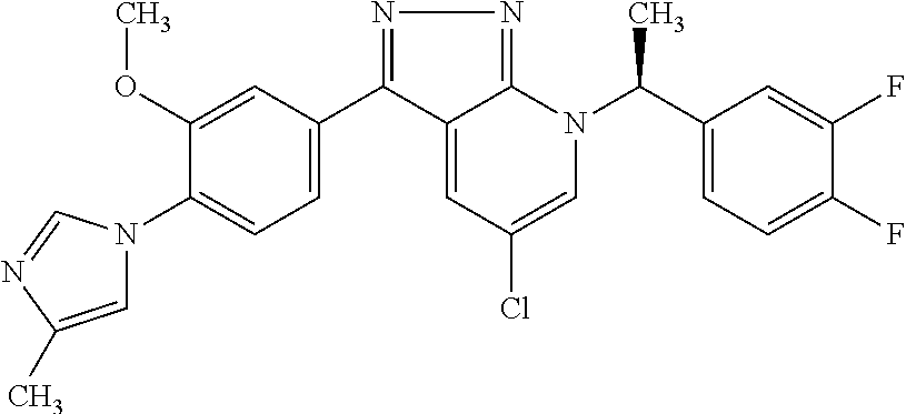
N1=C(C2=CC=C(N3C=C(C)N=C3)C(OC)=C2)C2=CC(Cl)=CN(C(C3=CC=C(F)C(F)=C3)C)C2=N1
